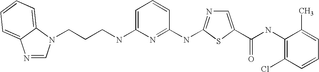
C1(NC2=NC=C(C(NC3=C(Cl)C=CC=C3C)=O)S2)=NC(NCCCN2C=NC3=CC=CC=C23)=CC=C1
